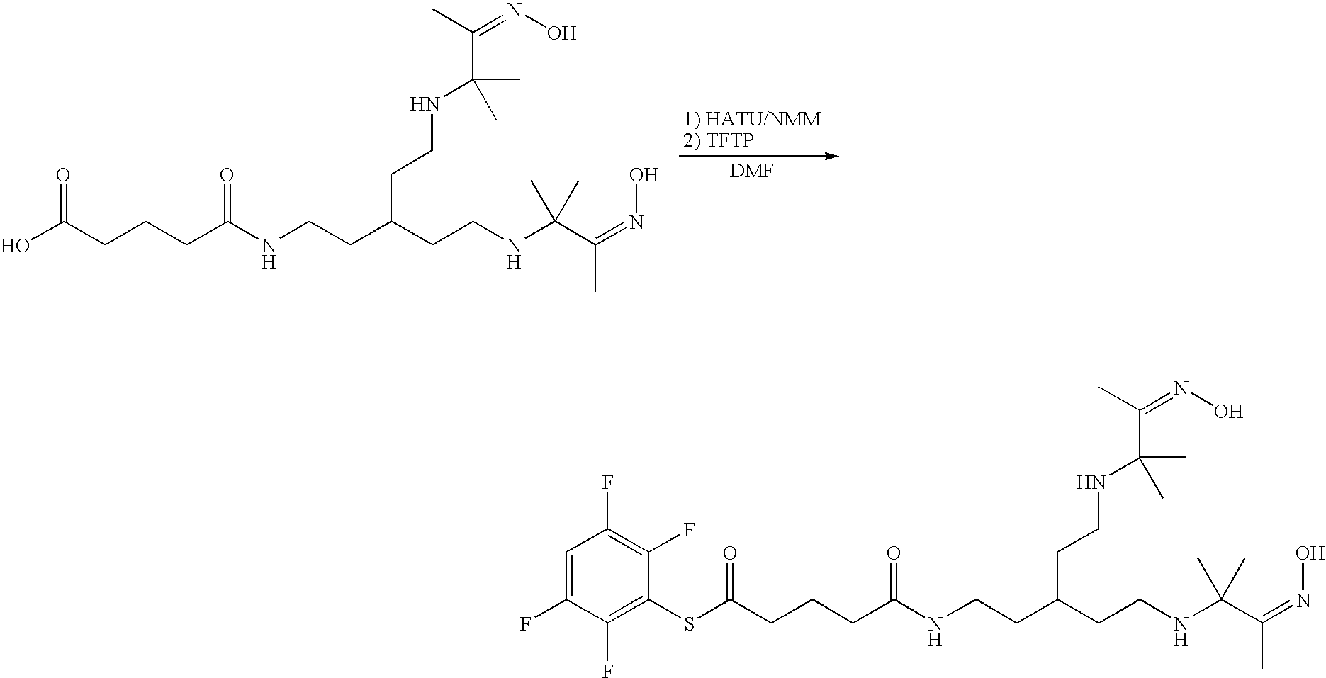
N(CCC(CCNC(C(=NO)C)(C)C)CCNC(C(=NO)C)(C)C)C(CCCC(O)=O)=O.N(CCC(CCNC(C(=NO)C)(C)C)CCNC(C(=NO)C)(C)C)C(CCCC(SC1=C(F)C(F)=CC(F)=C1F)=O)=O
